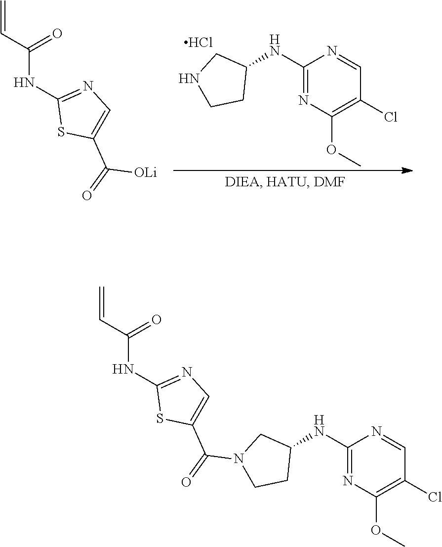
C1(NC2CN(C(C3=CN=C(NC(=O)C=C)S3)=O)CC2)=NC(OC)=C(Cl)C=N1.C1(NC2CNCC2)=NC(OC)=C(Cl)C=N1.Cl.C=CC(=O)NC1=NC=C(C([OLi])=O)S1
